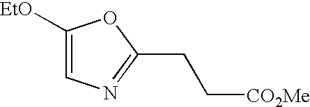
C1([EtO])=CN=C(CC[CO2Me])O1
